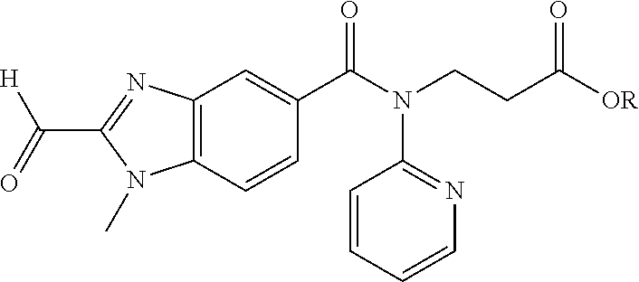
C12=C(C=CC(C(N(CCC([OR])=O)C3=NC=CC=C3)=O)=C1)N(C)C(C(=O)[H])=N2
